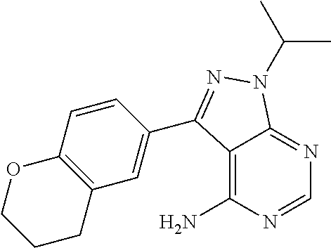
C12=C(N)N=CN=C1N(C(C)C)N=C2C1=CC2=C(C=C1)OCCC2
